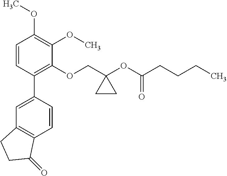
C1=CC(C2=CC3=C(C=C2)C(=O)CC3)=C(OCC2(OC(CCCC)=O)CC2)C(OC)=C1OC
